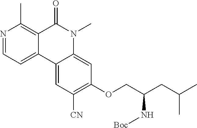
N1=CC=C2C(=C1C)C(=O)N(C)C1=CC(OCC(CC(C)C)N[Boc])=C([CN])C=C21
